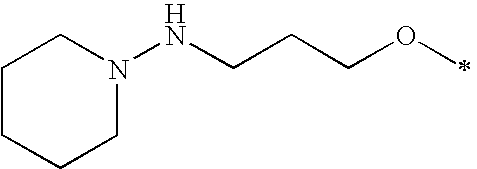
C1CCCN(NCCCOC)C1
